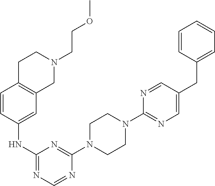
C1(N2CCN(C3=NC(NC4=CC5=C(C=C4)CCN(CCOC)C5)=NC=N3)CC2)=NC=C(CC2=CC=CC=C2)C=N1
